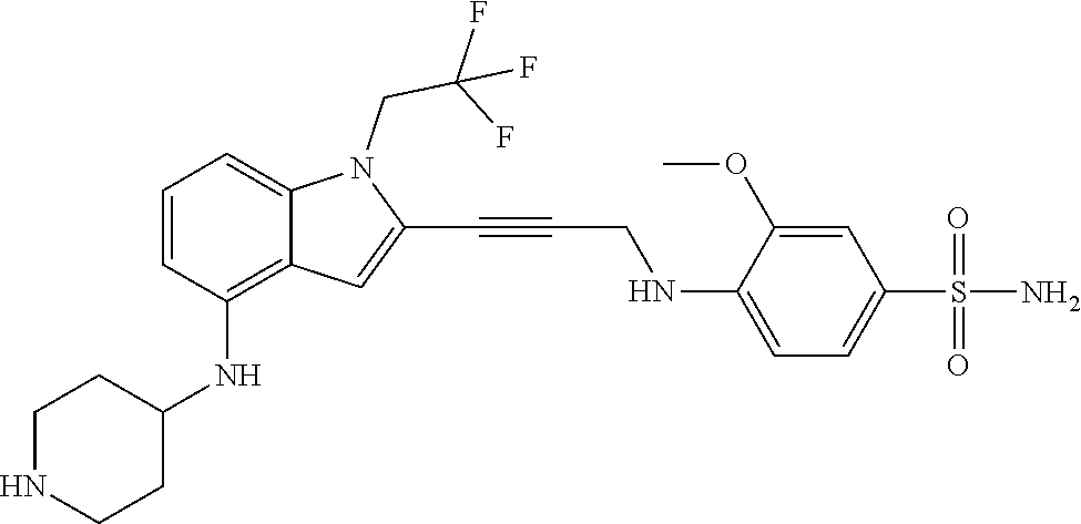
C1=C(NCC#CC2=CC3=C(NC4CCNCC4)C=CC=C3N2CC(F)(F)F)C(OC)=CC(S(N)(=O)=O)=C1
